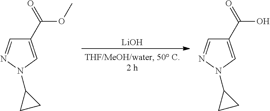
[LiOH].C1(C(=O)OC)=CN(C2CC2)N=C1.C1(C(=O)O)=CN(C2CC2)N=C1
